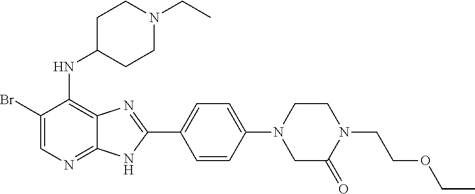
C1(Br)=CN=C2C(=C1NC1CCN(CC)CC1)N=C(C1=CC=C(N3CCN(CCOCC)C(=O)C3)C=C1)N2
